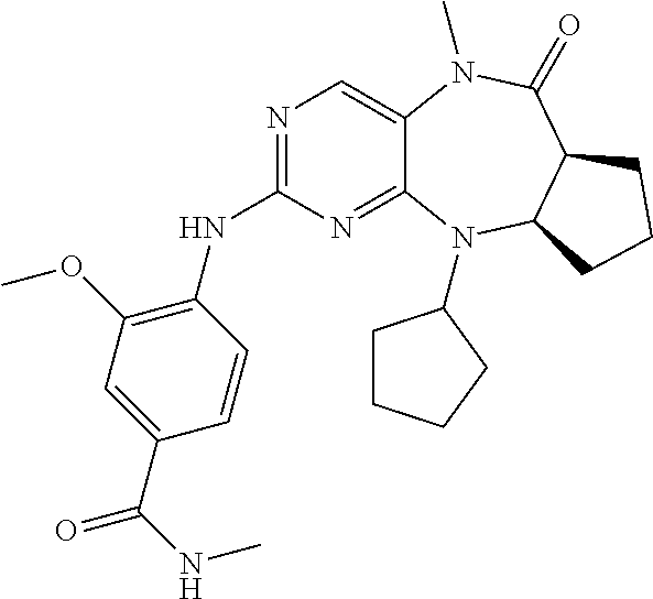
N1=C(NC2=C(OC)C=C(C(NC)=O)C=C2)N=C2C(=C1)N(C)C(=O)C1C(N2C2CCCC2)CCC1
